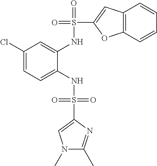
C1(Cl)=CC=C(NS(=O)(=O)C2=CN(C)C(C)=N2)C(NS(=O)(C2=CC3=C(O2)C=CC=C3)=O)=C1
